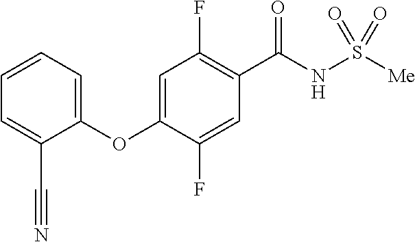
C1(OC2=CC(F)=C(C(NS([Me])(=O)=O)=O)C=C2F)=CC=CC=C1C#N
